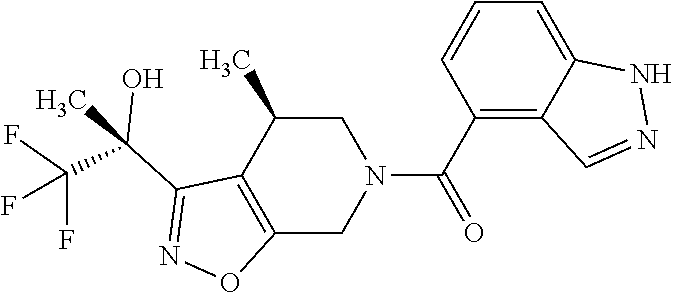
C12=C(C(C)CN(C(C3=C4C(=CC=C3)NN=C4)=O)C1)C(C(O)(C(F)(F)F)C)=NO2
